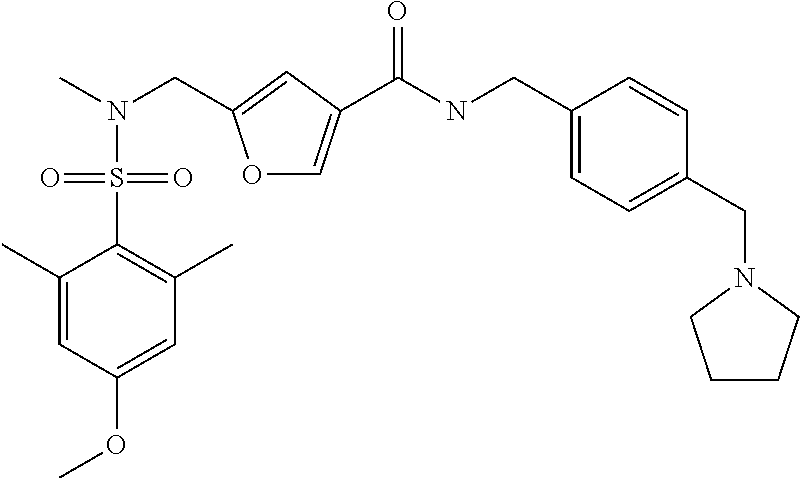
O1C=C(C(NCC2=CC=C(CN3CCCC3)C=C2)=O)C=C1CN(C)S(C1=C(C)C=C(OC)C=C1C)(=O)=O
